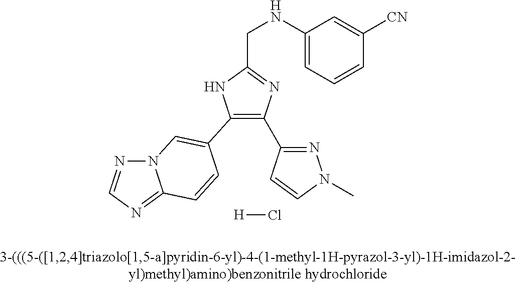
C1(C2=CN3N=CN=C3C=C2)=C(C2=NN(C)C=C2)N=C(CNC2=CC=CC([CN])=C2)N1.[H]Cl
